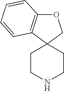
C1CNCCC12COC1=C2C=CC=C1
